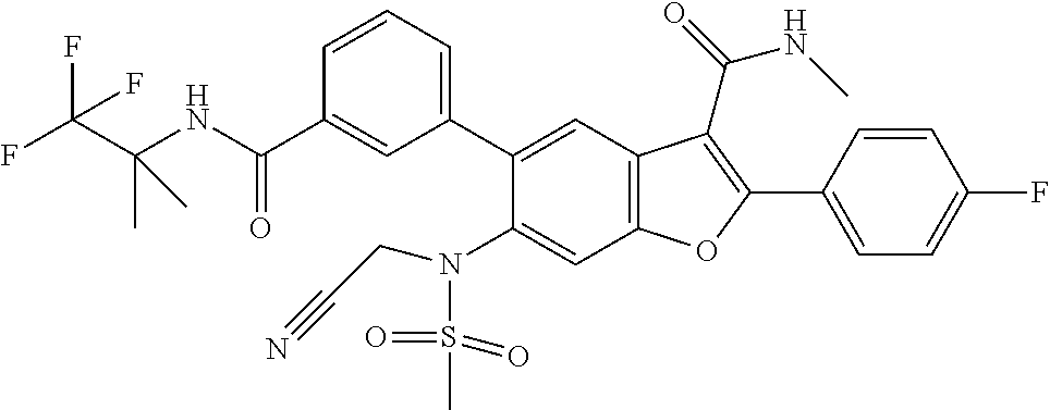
C1=CC=C(C2=CC3=C(C=C2N(S(C)(=O)=O)CC#N)OC(C2=CC=C(F)C=C2)=C3C(NC)=O)C=C1C(NC(C(F)(F)F)(C)C)=O
